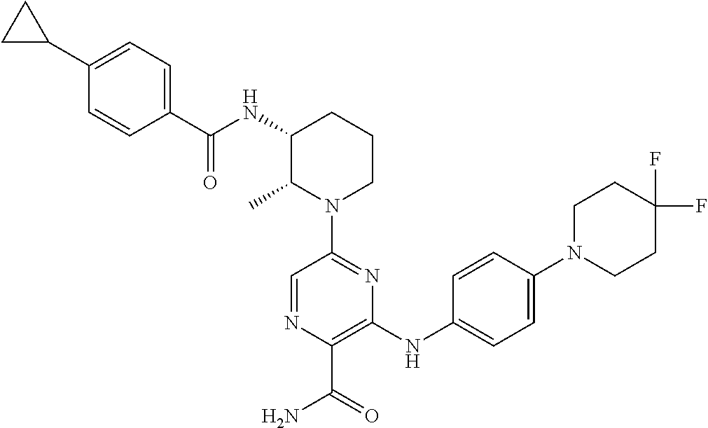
N(C1C(C)N(C2=NC(NC3=CC=C(N4CCC(F)(F)CC4)C=C3)=C(C(N)=O)N=C2)CCC1)C(=O)C1=CC=C(C2CC2)C=C1
